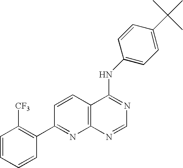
C1=CC2=C(N=C1C1=C([CF3])C=CC=C1)N=CN=C2NC1=CC=C(C(C)(C)C)C=C1
